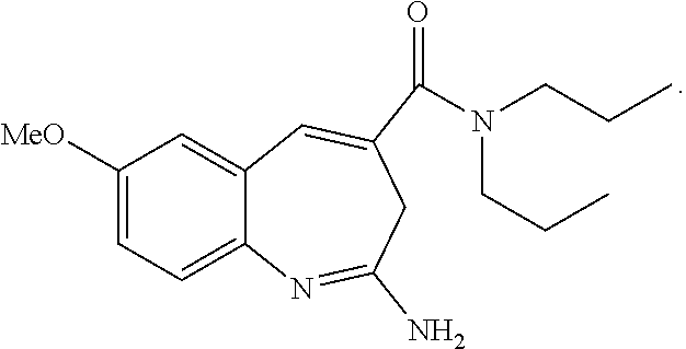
C1=C([MeO])C=C2C(=C1)N=C(N)CC(C(=O)N(CCC)CCC)=C2
